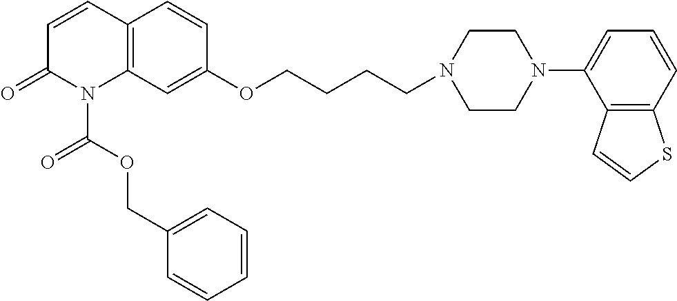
C12=C(C=C(OCCCCN3CCN(C4=CC=CC5=C4C=CS5)CC3)C=C1)N(C(OCC1=CC=CC=C1)=O)C(=O)C=C2
